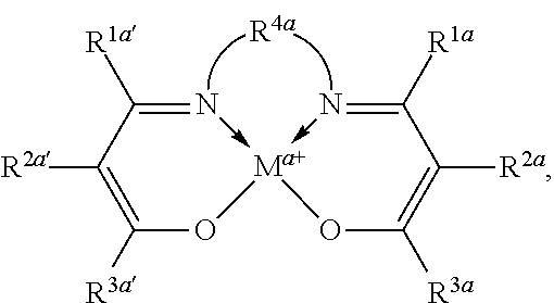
C1([R1a])=N->[Ma+]2(-N=C([R1a])C([R2a])=C([R3a])O2)OC([R3a])=C1[R2a]
